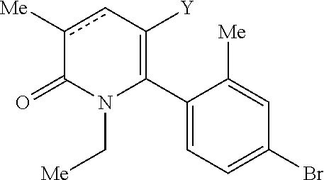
C1(C2=C([Y])cc([Me])C(=O)N2C[Me])=CC=C(Br)C=C1[Me]
